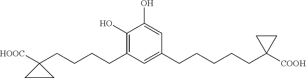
C(CCCC1([HOOC])CC1)C1=C(O)C(O)=CC(CCCCCC2([COOH])CC2)=C1
